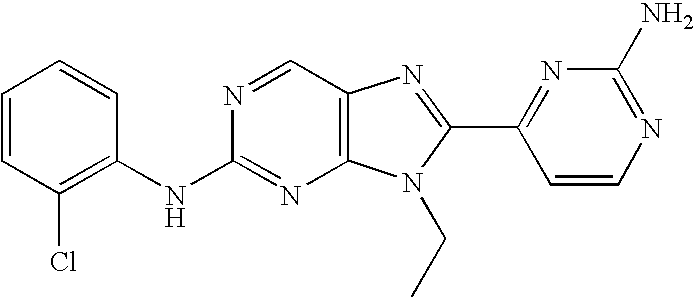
C1=CC(Cl)=C(NC2=NC3=C(C=N2)N=C(C2=NC(N)=NC=C2)N3CC)C=C1
